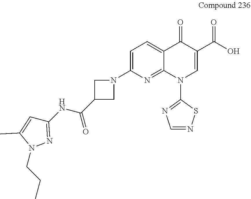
C1=C(N2CC(C(NC3=NN(CCC)C(C)=C3)=O)C2)N=C2C(=C1)C(=O)C(C(O)=O)=CN2C1=NC=NS1
